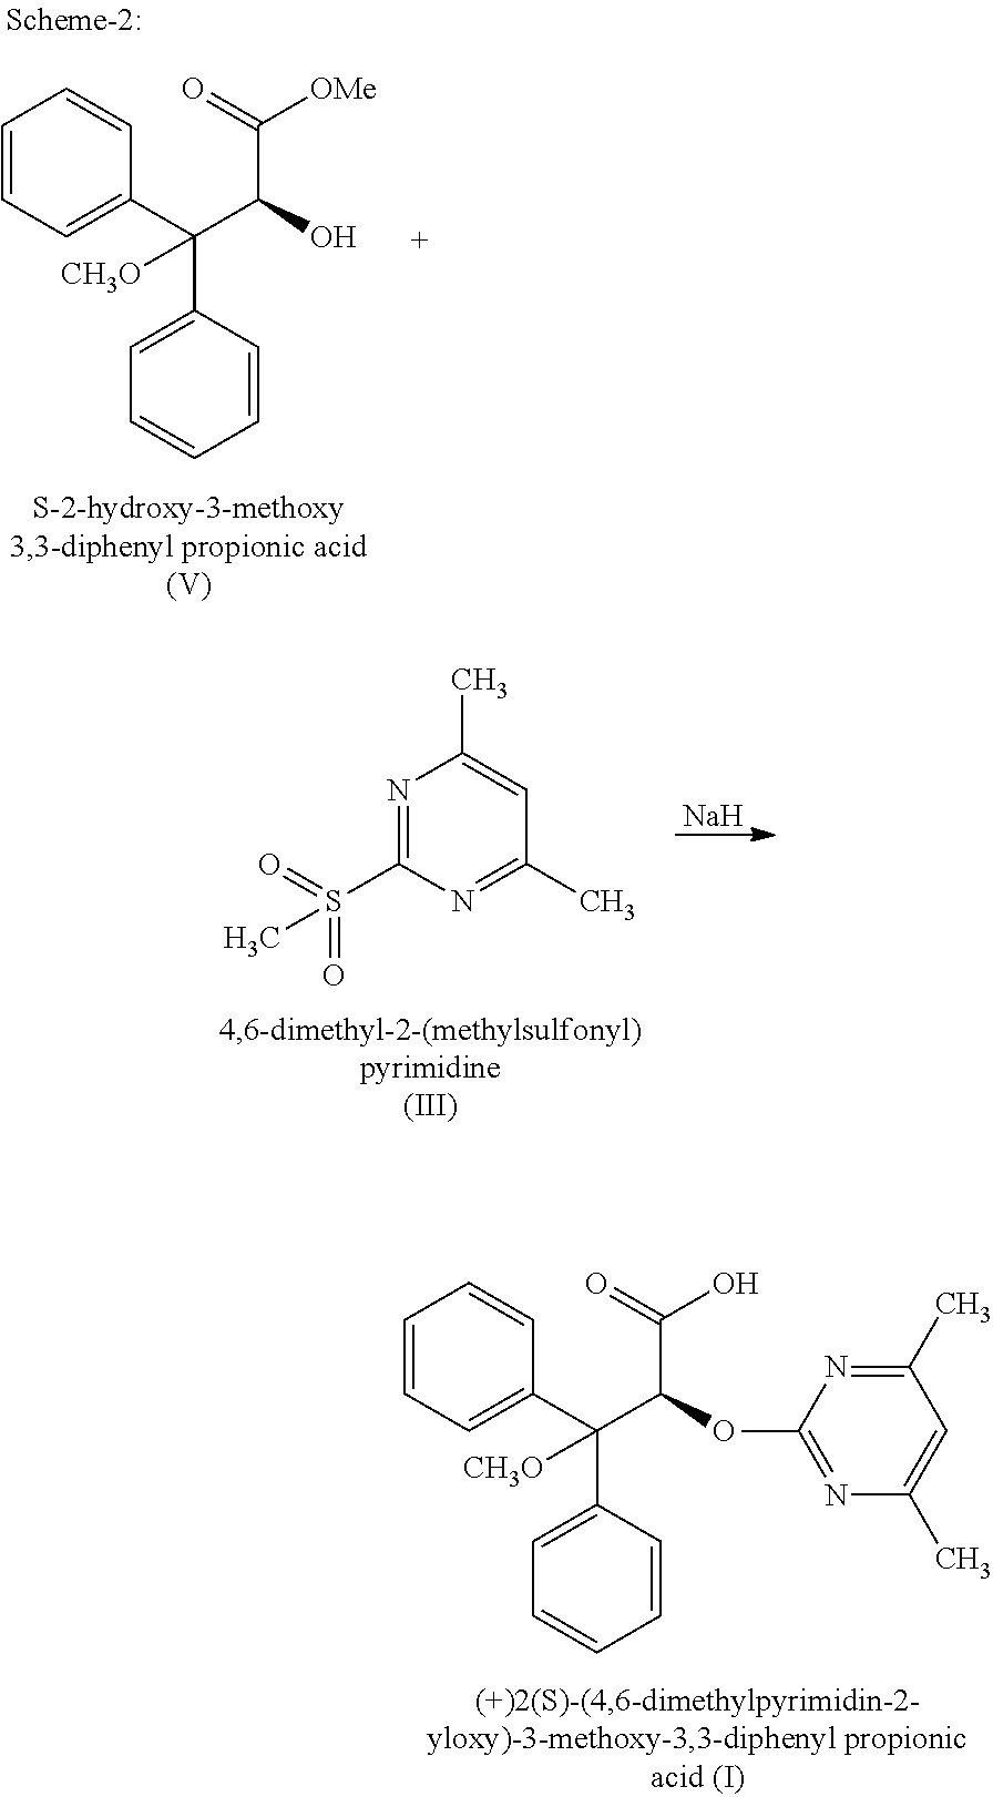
[Na].N1=C(S(C)(=O)=O)N=C(C)C=C1C.C1=CC=C(C(C2=CC=CC=C2)([CH3O])C(C(O)=O)OC2=NC(C)=CC(C)=N2)C=C1.C1=CC=C(C(C2=CC=CC=C2)([CH3O])C(C([OMe])=O)O)C=C1
